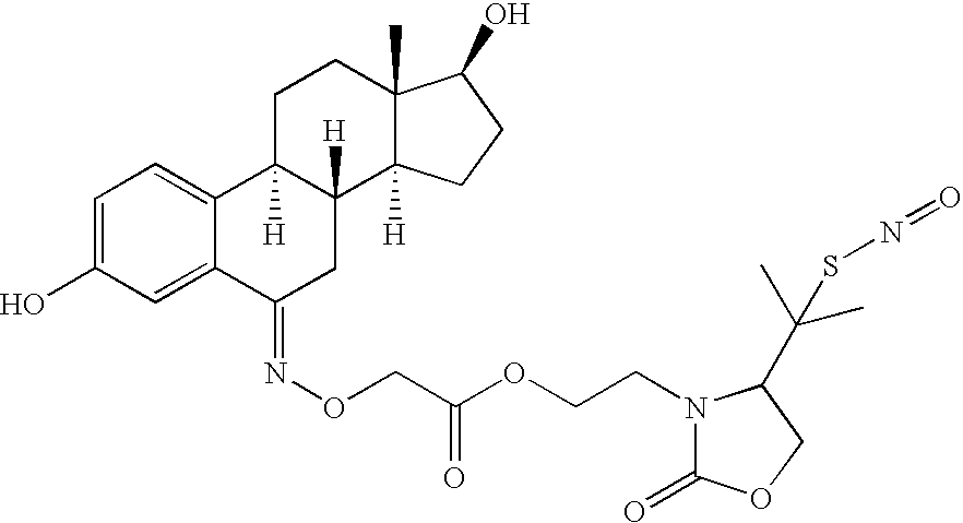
C1=C2C(=CC=C1O)C1([H])C([H])(CC2=NOCC(OCCN2C(=O)OCC2C(SN=O)(C)C)=O)C2([H])C(C)(CC1)C(O)CC2
